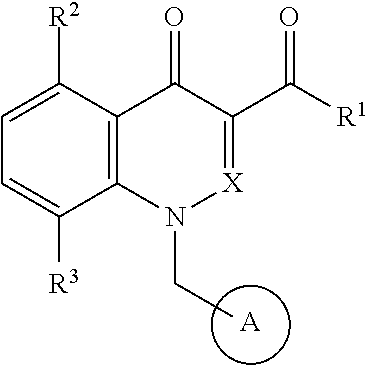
[A].[X]1=C(C([R1])=O)C(=O)C2=C(N1CC)C([R3])=CC=C2[R2]
